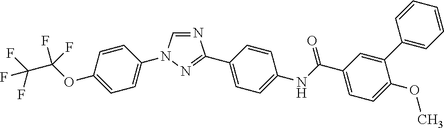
N1=CN(C2=CC=C(OC(F)(F)C(F)(F)F)C=C2)N=C1C1=CC=C(NC(C2=CC=C(OC)C(C3=CC=CC=C3)=C2)=O)C=C1
